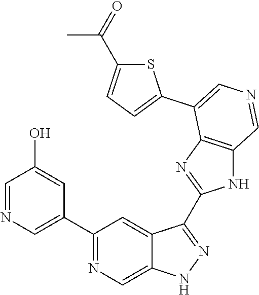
C1(C2=CN=CC(O)=C2)=NC=C2C(=C1)C(C1=NC3=C(N1)C=NC=C3C1=CC=C(C(=O)C)S1)=NN2
